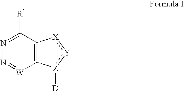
N1=C([R1])C2=C([W]=N1)[Z]([D]):[Y]:[X]2
